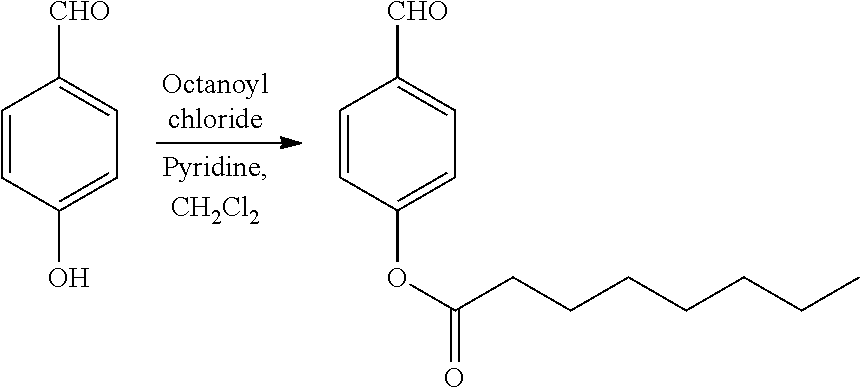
C1=CC(O)=CC=C1[CHO].C1=CC(OC(CCCCCCC)=O)=CC=C1[CHO]
